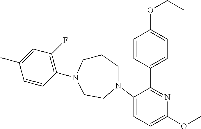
C1(C2=CC=C(OCC)C=C2)=NC(OC)=CC=C1N1CCN(C2=C(F)C=C(C)C=C2)CCC1
